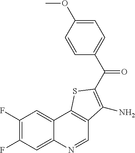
C1(F)=C(F)C=C2C(=C1)C1=C(C=N2)C(N)=C(C(C2=CC=C(OC)C=C2)=O)S1
